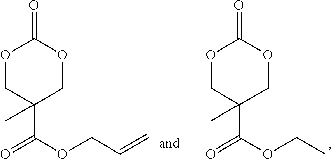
O=C(C1(C)COC(=O)OC1)OCC=C.O=C(C1(C)COC(=O)OC1)OCC
